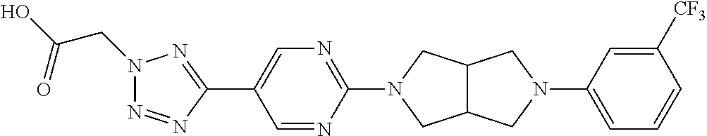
C1(N2CC3C(C2)CN(C2=CC=CC([CF3])=C2)C3)=NC=C(C2=NN(CC(O)=O)N=N2)C=N1
